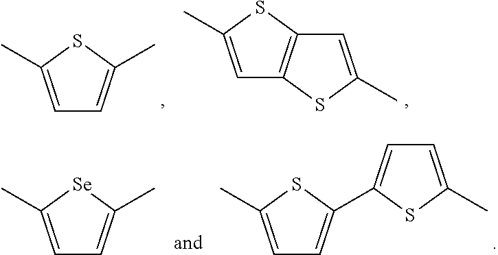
C1=C(C)SC(C)=C1.C1=C(C)SC2=C1SC(C)=C2.C1=C(C)[Se]C(C)=C1.C1=C(C)SC(C2=CC=C(C)S2)=C1
